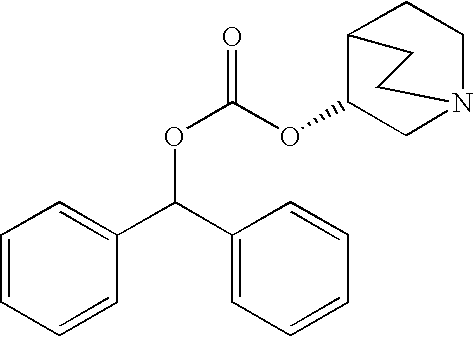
C1(OC(OC(C2=CC=CC=C2)C2=CC=CC=C2)=O)CN2CCC1CC2
